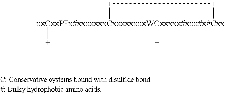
[xxCxxPFx#xxxxxxxCxxxxxxxxWCxxxxx#xxx#x#Cxx]12([+][+]1)[+][+]2
